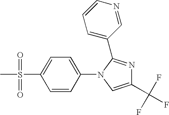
CS(C1=CC=C(N2C=C(C(F)(F)F)N=C2C2=CC=CN=C2)C=C1)(=O)=O
